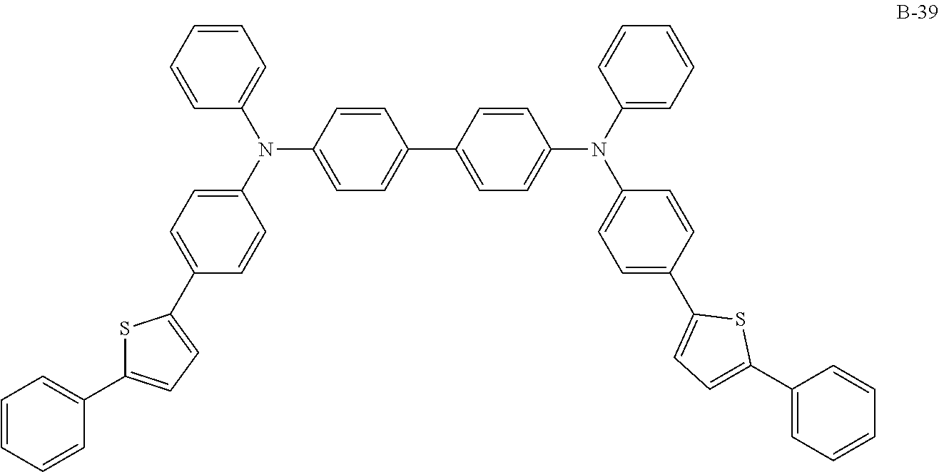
C1=C(C2=CC=C(N(C3=CC=C(C4=CC=C(C5=CC=CC=C5)S4)C=C3)C3=CC=CC=C3)C=C2)C=CC(N(C2=CC=CC=C2)C2=CC=C(C3=CC=C(C4=CC=CC=C4)S3)C=C2)=C1
